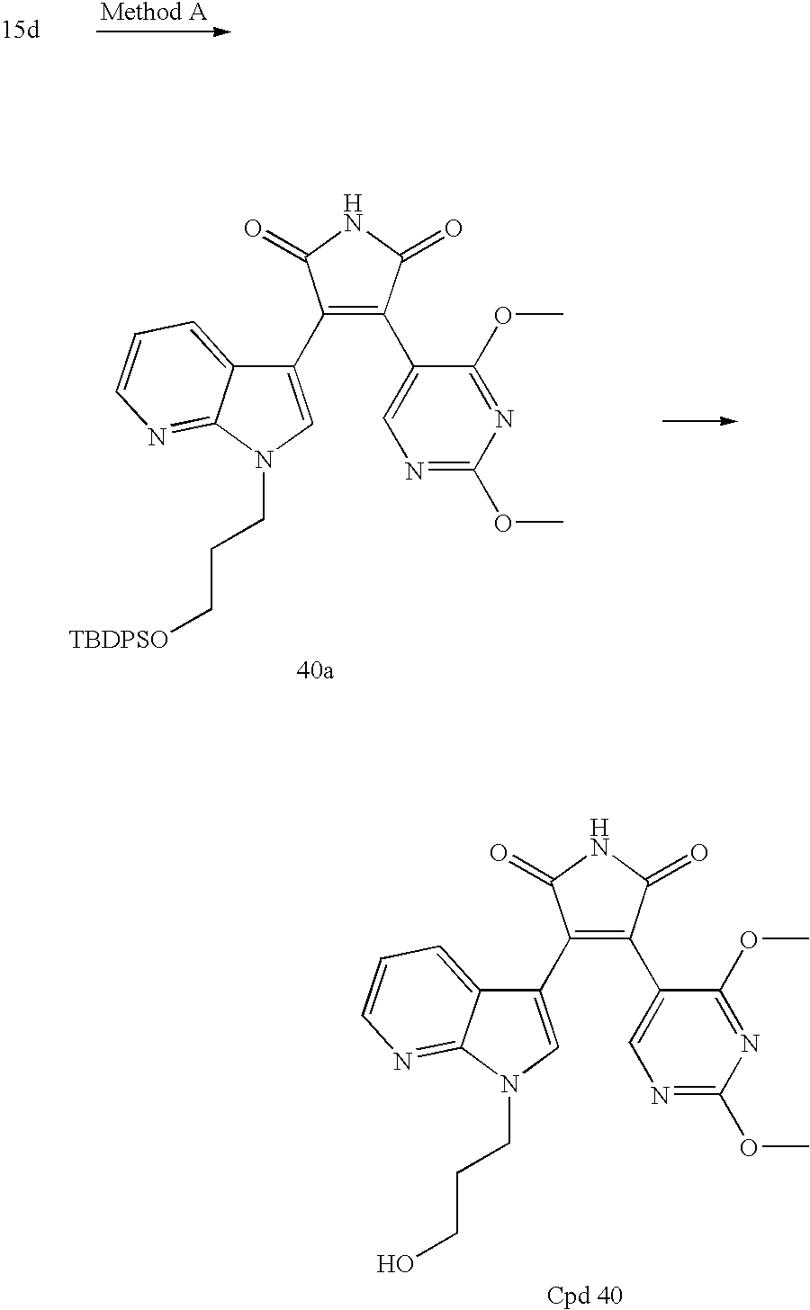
C1(C2=CN(CCC[TBDPSO])C3=NC=CC=C23)=C(C2=CN=C(OC)N=C2OC)C(=O)NC1=O.C1(C2=CN(CCCO)C3=NC=CC=C23)=C(C2=CN=C(OC)N=C2OC)C(=O)NC1=O
